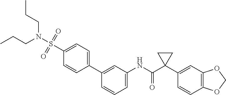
C1=CC=C(NC(C2(C3=CC4=C(C=C3)OCO4)CC2)=O)C=C1C1=CC=C(S(N(CCC)CCC)(=O)=O)C=C1
